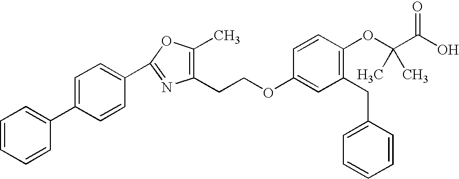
C1=CC=CC(C2=CC=C(C3=NC(CCOC4=CC(CC5=CC=CC=C5)=C(OC(C(O)=O)(C)C)C=C4)=C(C)O3)C=C2)=C1
